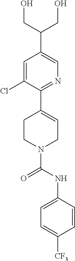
C1=C(Cl)C(C2=CCN(C(NC3=CC=C([CF3])C=C3)=O)CC2)=NC=C1C(CO)CO
